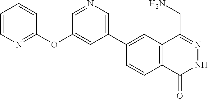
C1(C2=CN=CC(OC3=NC=CC=C3)=C2)=CC2=C(C=C1)C(=O)NN=C2CN
